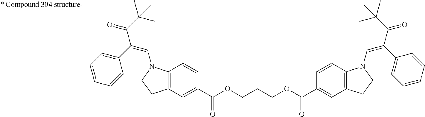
C12=C(C=CC(C(OCCCOC(C3=CC4=C(C=C3)N(C=C(C(C(C)(C)C)=O)C3=CC=CC=C3)CC4)=O)=O)=C1)N(C=C(C(C(C)(C)C)=O)C1=CC=CC=C1)CC2
